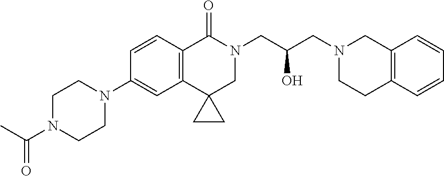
C1N(C(C)=O)CCN(C2=CC3=C(C=C2)C(=O)N(CC(CN2CC4=C(CC2)C=CC=C4)O)CC32CC2)C1
